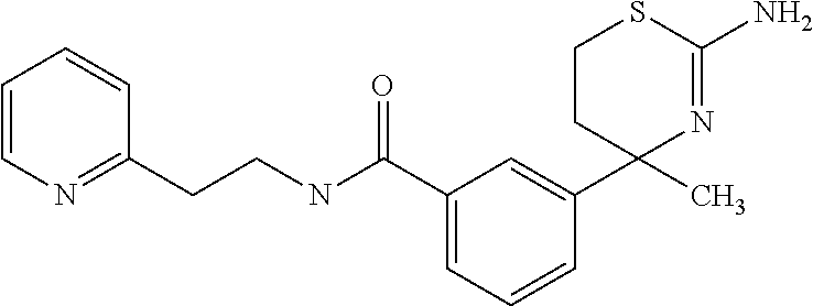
C1=C(C(NCCC2=NC=CC=C2)=O)C=C(C2(C)N=C(N)SCC2)C=C1
